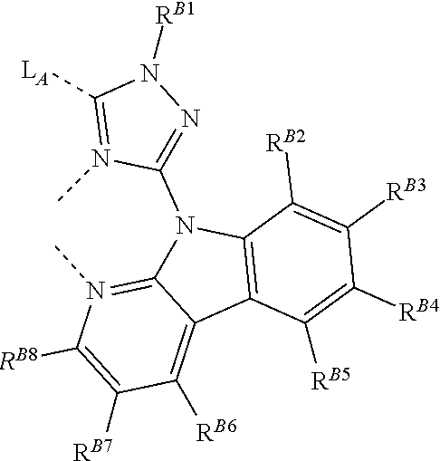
C1([RB5])=C([RB4])C([RB3])=C([RB2])C2=C1C1=C([RB6])C([RB7])=C([RB8])N(C)=C1N2C1=NN([RB1])C([LA])=N1C
